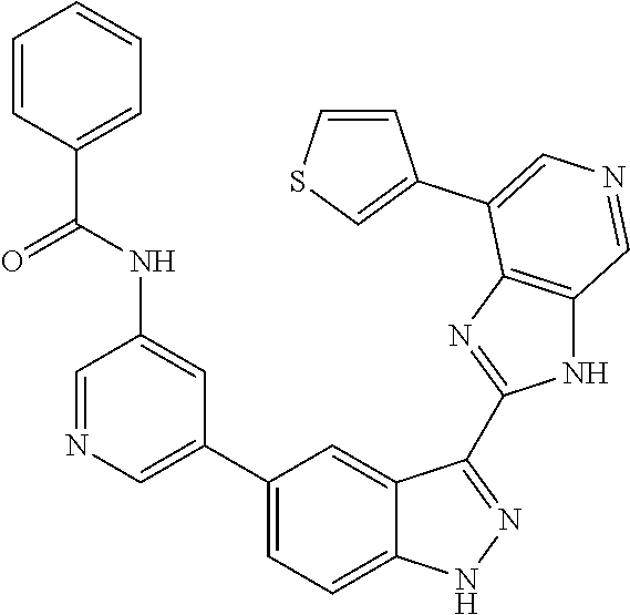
C1(C2=CN=CC(NC(C3=CC=CC=C3)=O)=C2)=CC=C2C(=C1)C(C1=NC3=C(N1)C=NC=C3C1=CSC=C1)=NN2
